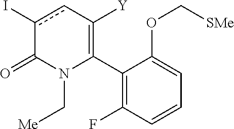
C1(C2=C([Y])cc(I)C(=O)N2C[Me])=C(F)C=CC=C1OC[SMe]
